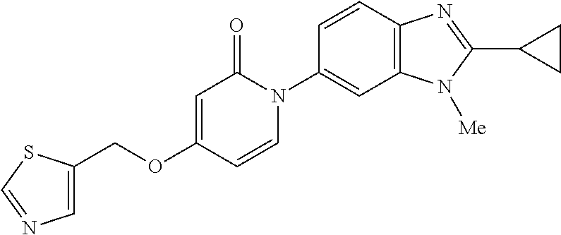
C1(COC2=CC(=O)N(C3=CC4=C(C=C3)N=C(C3CC3)N4[Me])C=C2)=CN=CS1
